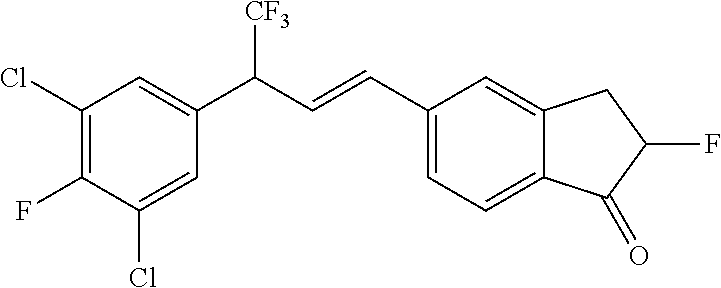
C1(Cl)=C(F)C(Cl)=CC(C([CF3])C=CC2=CC=C3C(=C2)CC(F)C3=O)=C1
